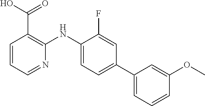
C1=CC=NC(NC2=CC=C(C3=CC=CC(OC)=C3)C=C2F)=C1C(O)=O
